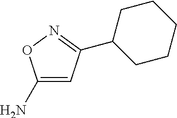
C1(N)=CC(C2CCCCC2)=NO1
